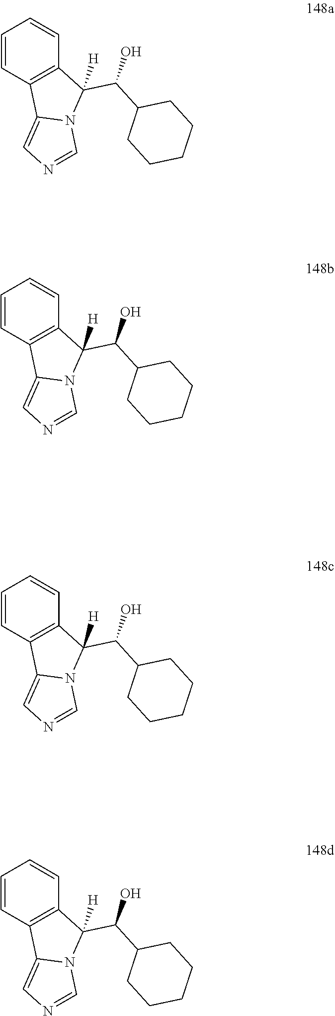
C1=CC2=C(C=C1)C(C(C1CCCCC1)O)([H])N1C2=CN=C1.C1=CC2=C(C=C1)C(C(C1CCCCC1)O)([H])N1C2=CN=C1.C1=CC2=C(C=C1)C(C(C1CCCCC1)O)([H])N1C2=CN=C1.C1=CC2=C(C=C1)C(C(C1CCCCC1)O)([H])N1C2=CN=C1
